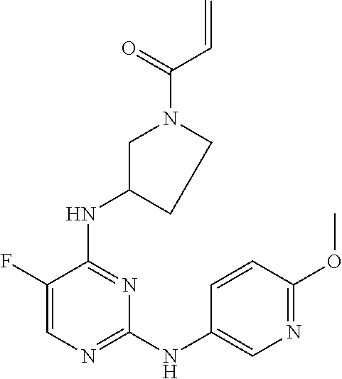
N(C1=NC=C(F)C(NC2CN(C(C=C)=O)CC2)=N1)C1=CN=C(OC)C=C1
